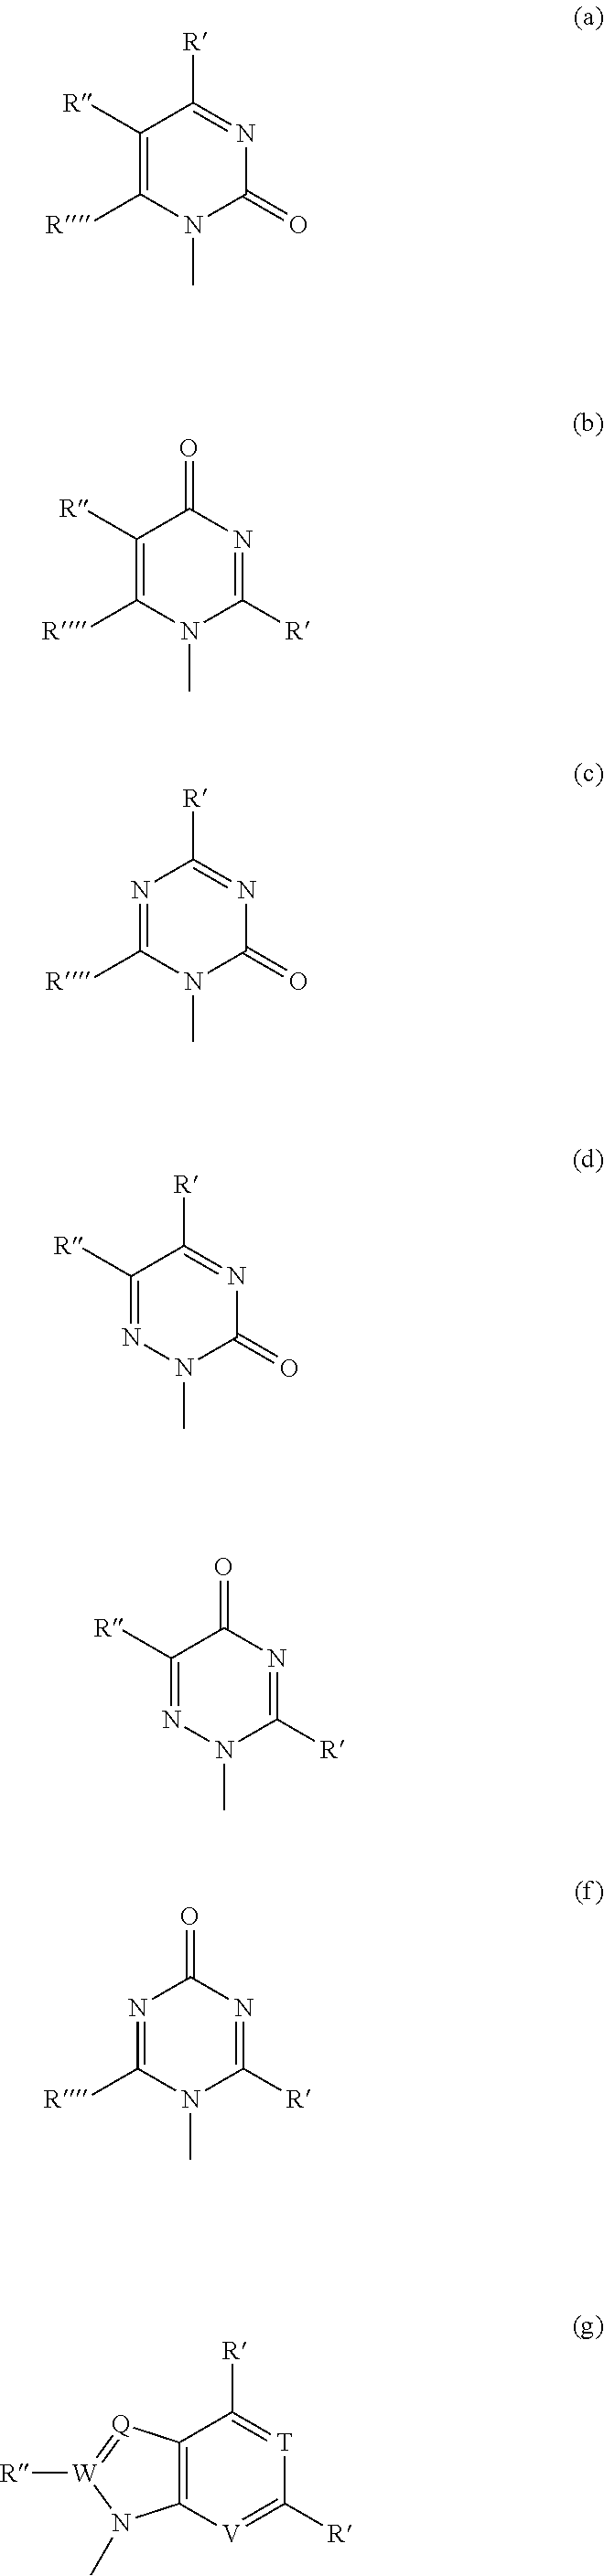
C1([R])=C([R])N(C)C(=O)N=C1[R].C1([R])=C([R])N(C)C([R])=NC1=O.N1=C([R])N(C)C(=O)N=C1[R].C1([R])=NN(C)C(=O)N=C1[R].C1([R])=NN(C)C([R])=NC1=O.N1=C([R])N(C)C([R])=NC1=O.C12=C([Q]=[W]([R])N1C)C([R])=[T]C([R])=[V]2
